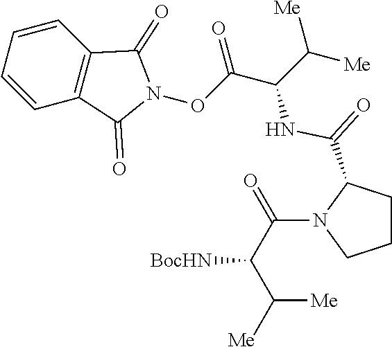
C1CC(C(=O)NC(C(ON2C(=O)C3=C(C2=O)C=CC=C3)=O)C([Me])[Me])N(C(C(C([Me])[Me])[BocHN])=O)C1
